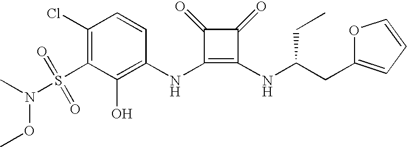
CN(S(C1=C(Cl)C=CC(NC2=C(NC(CC3=CC=CO3)CC)C(=O)C2=O)=C1O)(=O)=O)OC
